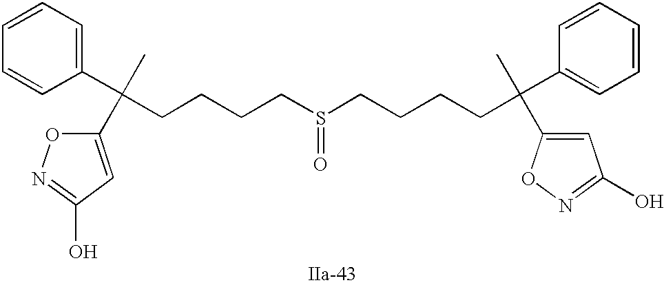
C1(C(CCCCS(=O)CCCCC(C2=CC(O)=NO2)(C2=CC=CC=C2)C)(C2=CC=CC=C2)C)=CC(O)=NO1
